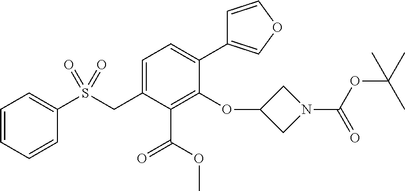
C1=C(CS(C2=CC=CC=C2)(=O)=O)C(C(=O)OC)=C(OC2CN(C(OC(C)(C)C)=O)C2)C(C2=COC=C2)=C1
